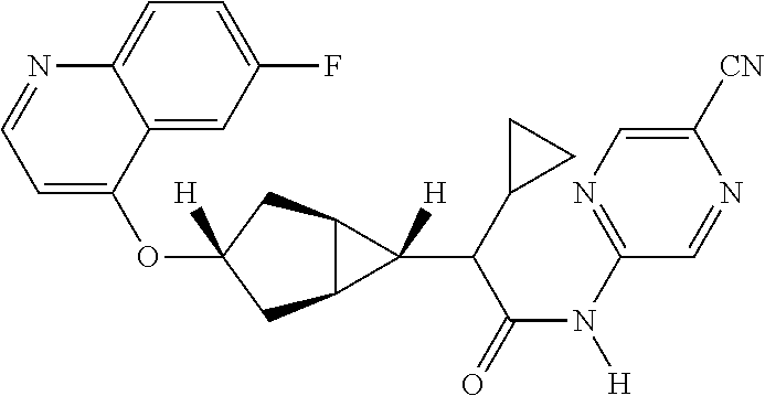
O(C1([H])CC2C(C1)C2(C(C(N([H])C1=NC=C([CN])N=C1)=O)C1CC1)[H])C1=CC=NC2=CC=C(F)C=C12
